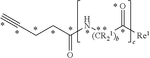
N([(CR21)b]C(=O)[Re1])C(CCC#C)=O
